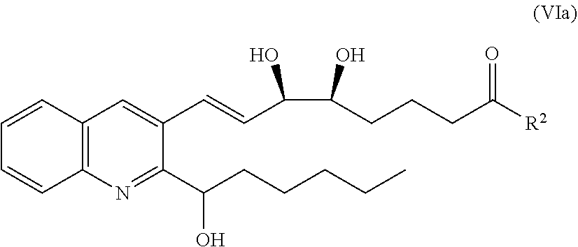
OC(CCCC([R2])=O)C(C=CC1=CC2=C(N=C1C(CCCCC)O)C=CC=C2)O
